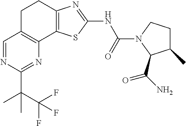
C1=NC(C(C)(C(F)(F)F)C)=NC2=C1CCC1=C2SC(NC(=O)N2CCC(C)C2C(N)=O)=N1
